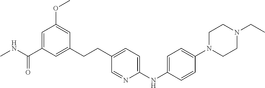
C1(CCC2=CC=C(NC3=CC=C(N4CCN(CC)CC4)C=C3)N=C2)=CC(C(NC)=O)=CC(OC)=C1
